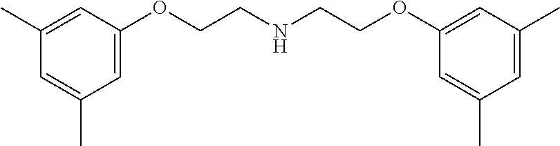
C1(C)=CC(OCCNCCOC2=CC(C)=CC(C)=C2)=CC(C)=C1
